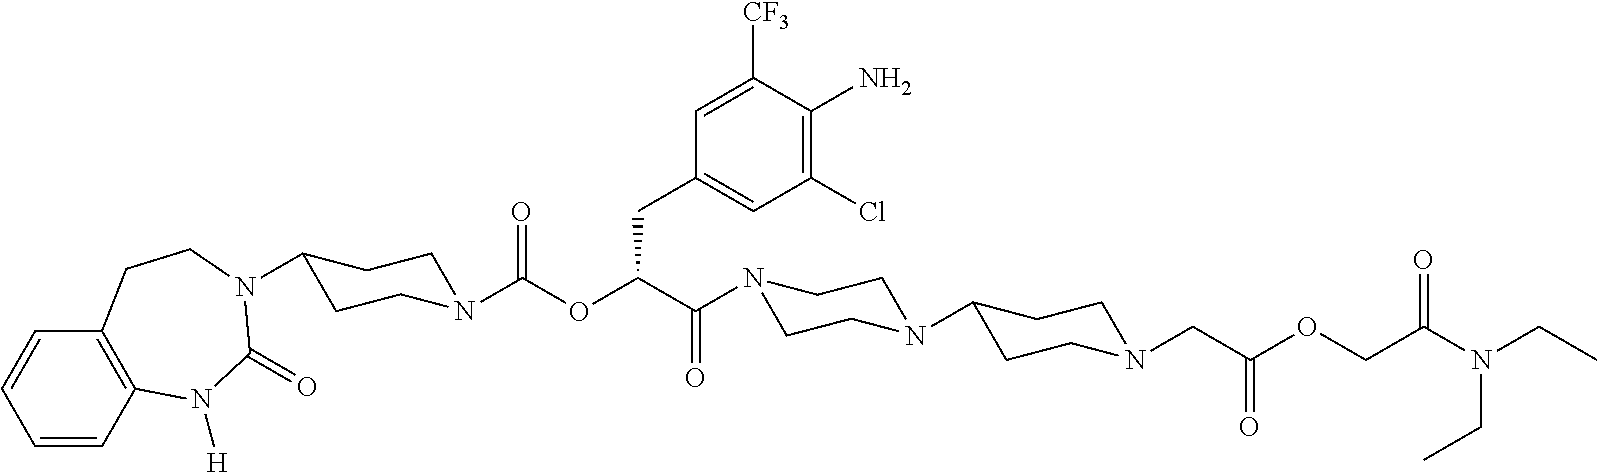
C1=CC2=C(C=C1)CCN(C1CCN(C(OC(C(=O)N3CCN(C4CCN(CC(=O)OCC(N(CC)CC)=O)CC4)CC3)CC3=CC(Cl)=C(N)C([CF3])=C3)=O)CC1)C(=O)N2[H]
